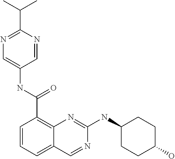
C1=CC=C2C(=C1C(NC1=CN=C(C(C)C)N=C1)=O)N=C(NC1CCC(O)CC1)N=C2
